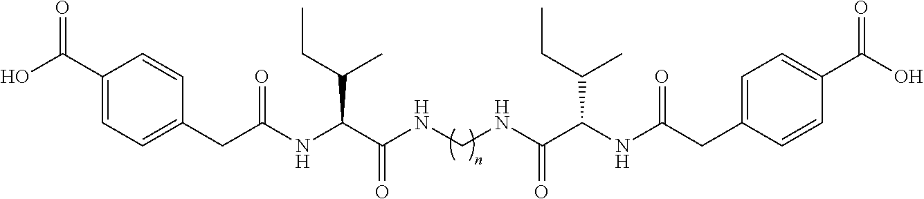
C1(CC(NC(C(NCNC(C(NC(CC2=CC=C(C(O)=O)C=C2)=O)C(CC)C)=O)=O)C(CC)C)=O)=CC=C(C(O)=O)C=C1
